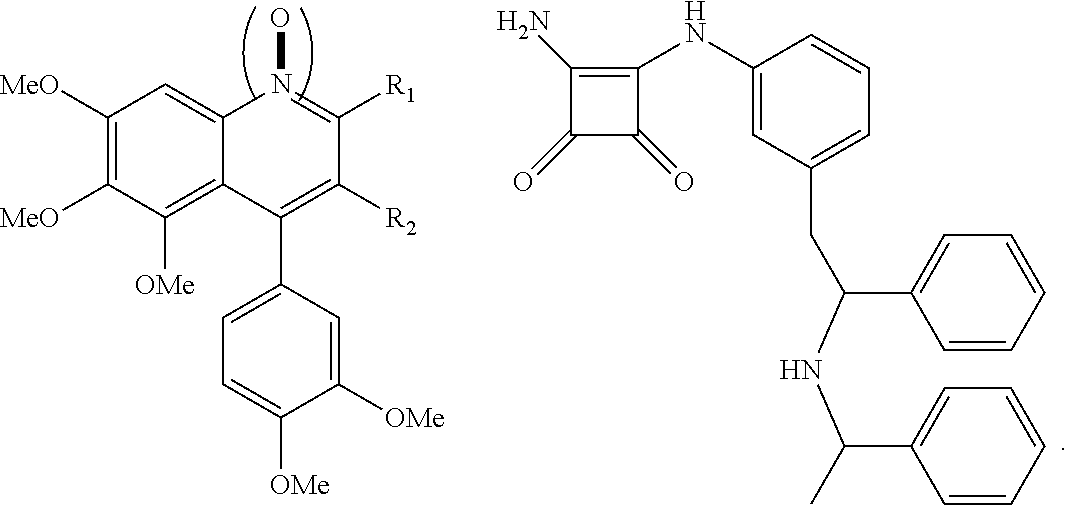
C1([MeO])=C([MeO])C([OMe])=C2C(=C1)N(O)=C([R1])C([R2])=C2C1=CC=C([OMe])C([OMe])=C1.C1(N)=C(NC2=CC(CC(NC(C)C3=CC=CC=C3)C3=CC=CC=C3)=CC=C2)C(=O)C1=O
